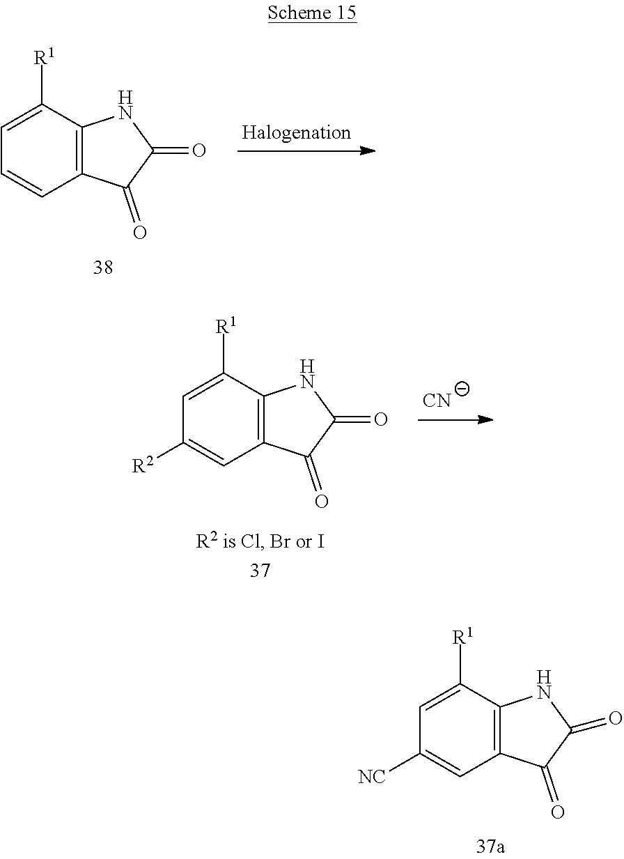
C12=C(C([R1])=CC=C1)NC(=O)C2=O.C12=C(C([R1])=CC([R2])=C1)NC(=O)C2=O.[CN].C12=C(C([R1])=CC([NC])=C1)NC(=O)C2=O
